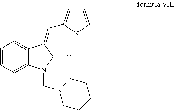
C1=CC=C2C(=C1)C(=CC1=CC=CN1)C(=O)N2CN1CCCCC1
